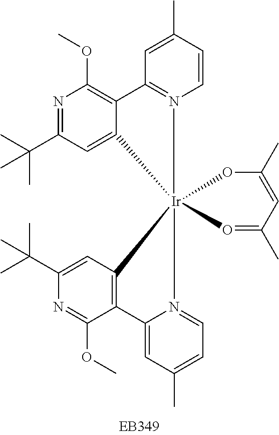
C1=C(C)C=CN2=C1C1=C(OC)N=C(C(C)(C)C)C=C1[Ir]213(N2=CC=C(C)C=C2C2=C1C=C(C(C)(C)C)N=C2OC)O=C(C)C=C(C)O3
